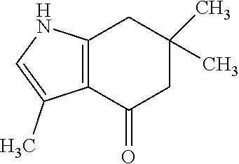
C12=C(C(=O)CC(C)(C)C1)C(C)=CN2
